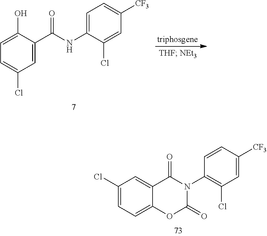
C1=C(O)C(C(NC2=CC=C([CF3])C=C2Cl)=O)=CC(Cl)=C1.C1(Cl)=CC=C2C(=C1)C(=O)N(C1=C(Cl)C=C([CF3])C=C1)C(=O)O2
